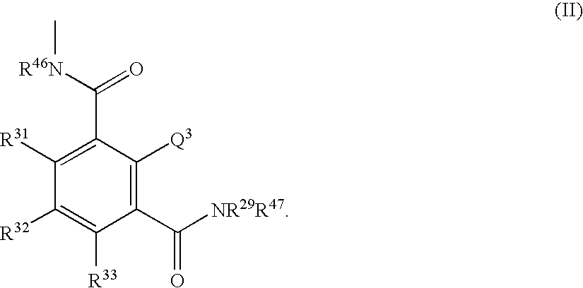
C1(C(=O)[R46N]C)=C([R31])C([R32])=C([R33])C(C(=O)[NR29R47])=C1[Q3]
